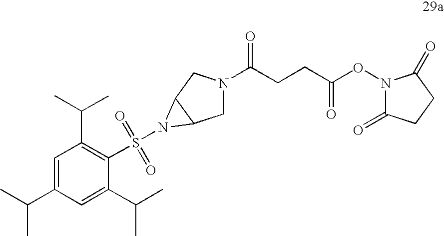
C1N(C(CCC(ON2C(=O)CCC2=O)=O)=O)CC2C1N2S(C1=C(C(C)C)C=C(C(C)C)C=C1C(C)C)(=O)=O
